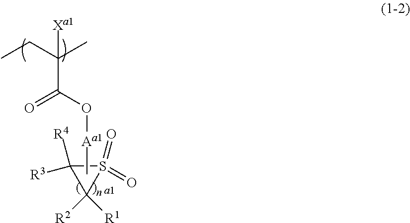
S1(=O)(=O)C([R3])([R4])C1([R2])[R1].C[Aa1]OC(C(CC)(C)[Xa1])=O
